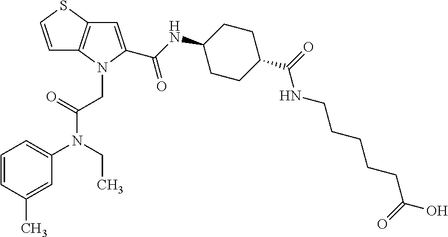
C1=CSC2=C1N(CC(N(C1=CC=CC(C)=C1)CC)=O)C(C(NC1CCC(C(=O)NCCCCCC(O)=O)CC1)=O)=C2
